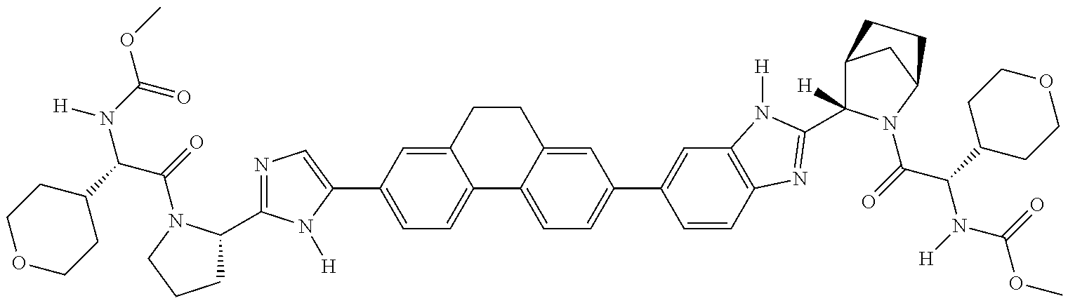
[H]N(C(OC)=O)C(C1CCOCC1)C(=O)N1C(C2=NC=C(C3=CC=C4C(=C3)CCC3=CC(C5=CC6=C(C=C5)N=C(C5([H])C7CC(N5C(C(N(C(OC)=O)[H])C5CCOCC5)=O)CC7)N6[H])=CC=C43)N2[H])CCC1
